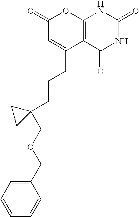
C1(=O)C=C(CCCC2(COCC3=CC=CC=C3)CC2)C2=C(O1)NC(=O)NC2=O
